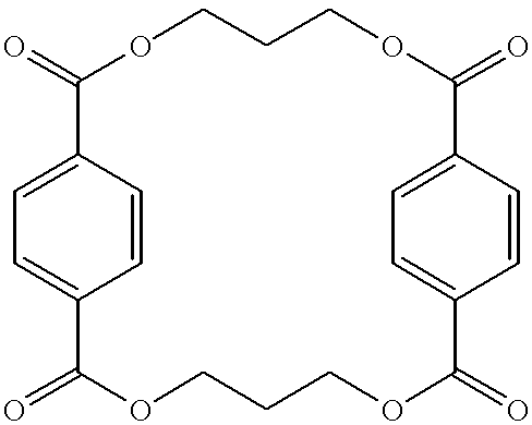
C1=C2C=CC(=C1)C(=O)OCCCOC(=O)C1=CC=C(C(=O)OCCCOC2=O)C=C1
